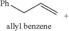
C(C=C)[Ph]
